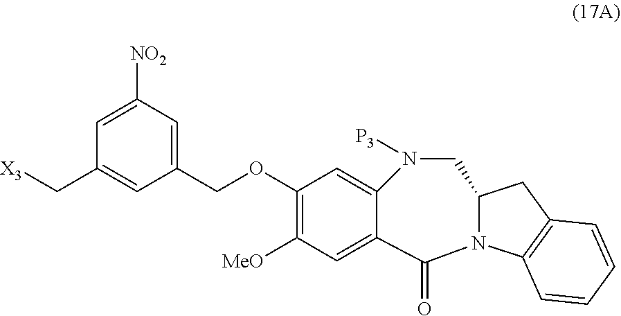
C12=CC(OCC3=CC([NO2])=CC(C[X3])=C3)=C([MeO])C=C1C(=O)N1C(CN2[P3])CC2=C1C=CC=C2
